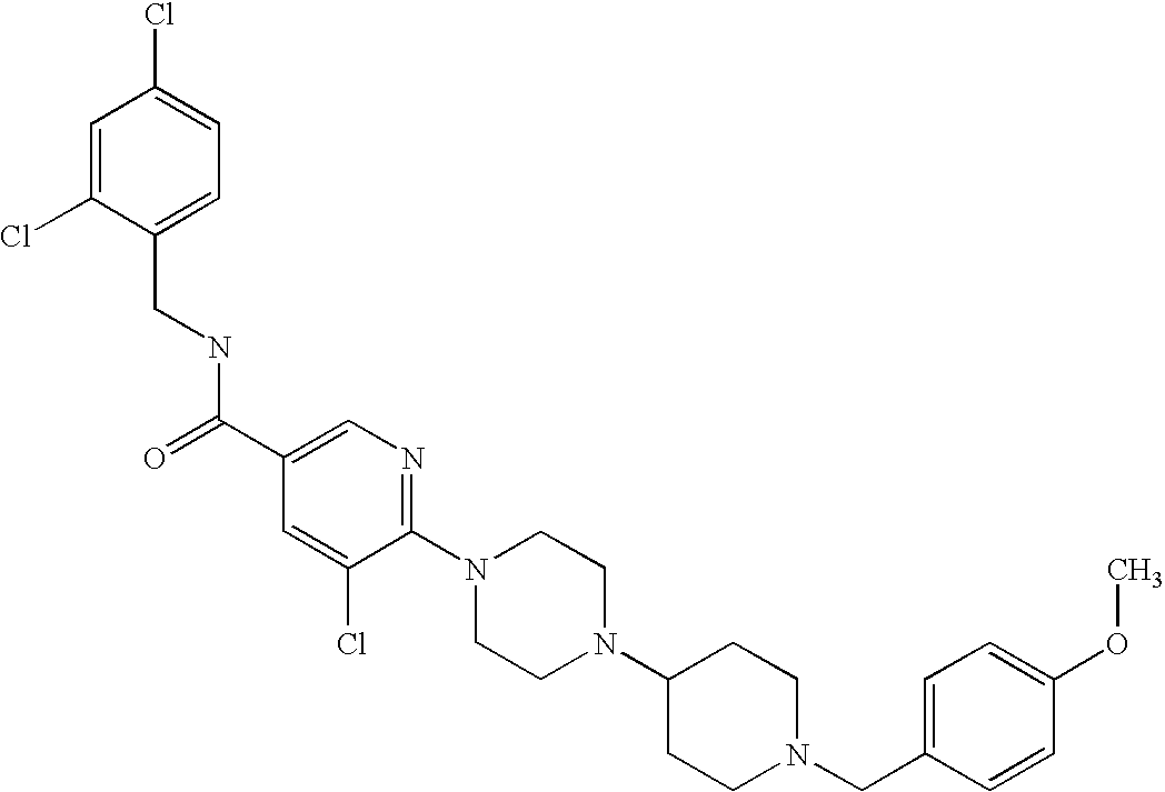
C(N1CCC(N2CCN(C3=NC=C(C(=O)NCC4=CC=C(Cl)C=C4Cl)C=C3Cl)CC2)CC1)C1=CC=C(OC)C=C1
